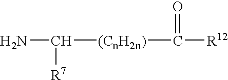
NC([(CnH2n)]C([R12])=O)[R7]
